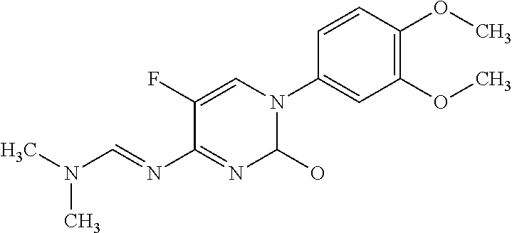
O(C)C1=C(OC)C=C(N2C(O)N=C(N=CN(C)C)C(F)=C2)C=C1
